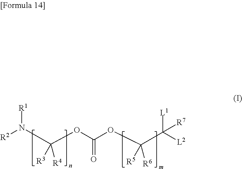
[R2]N(C(OC(OC(C([L2])([L1])[R7])([R5])[R6])=O)([R3])[R4])[R1]
